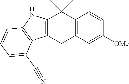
C12=C(C=C([OMe])C=C1)CC1=C(C2(C)C)NC2=C1C(C#N)=CC=C2
